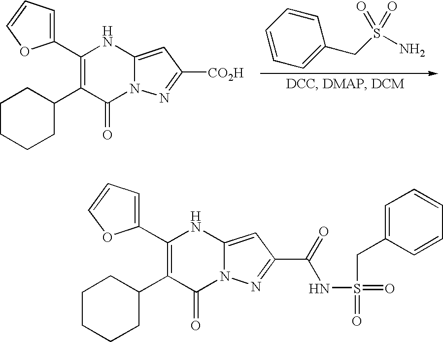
C1CCCC(C2=C(C3=CC=CO3)NC3=CC([CO2H])=NN3C2=O)C1.C1=CC=C(CS(N)(=O)=O)C=C1.C1CCCC(C2=C(C3=CC=CO3)NC3=CC(C(=O)NS(=O)(=O)CC4=CC=CC=C4)=NN3C2=O)C1
